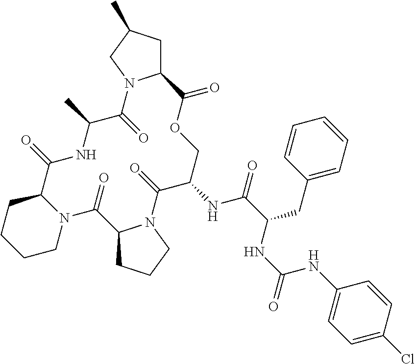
N12C(CCCC1)C(=O)NC(C)C(=O)N1C(CC(C)C1)C(=O)OCC(NC(C(NC(NC1=CC=C(Cl)C=C1)=O)CC1=CC=CC=C1)=O)C(=O)N1C(C2=O)CCC1
